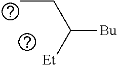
[Et]C(CC)[Bu]
